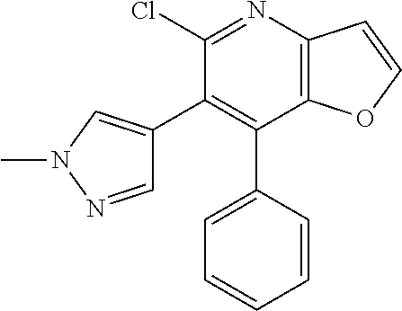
C12=C(N=C(Cl)C(C3=CN(C)N=C3)=C1C1=CC=CC=C1)C=CO2
